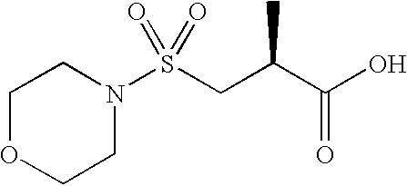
C1OCCN(S(CC(C(O)=O)C)(=O)=O)C1
